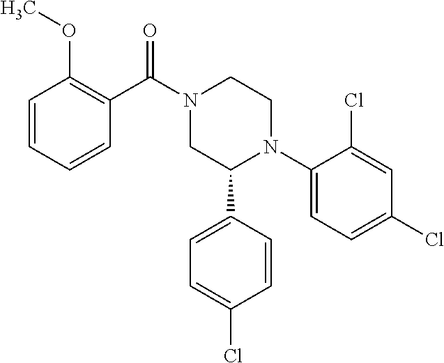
C1(C(N2CC(C3=CC=C(Cl)C=C3)N(C3=CC=C(Cl)C=C3Cl)CC2)=O)=C(OC)C=CC=C1
